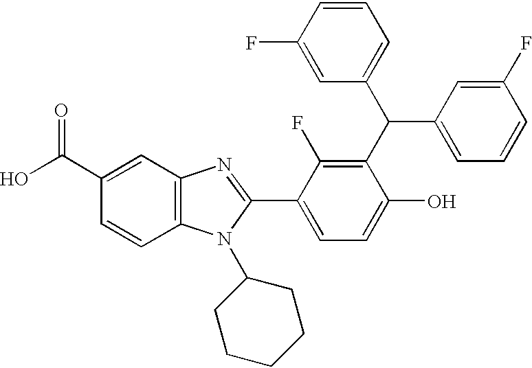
C1=C(C(O)=O)C=CC2=C1N=C(C1=CC=C(O)C(C(C3=CC=CC(F)=C3)C3=CC=CC(F)=C3)=C1F)N2C1CCCCC1
